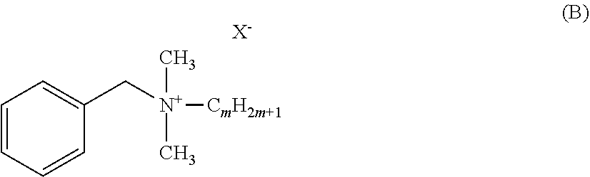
C1=CC=CC(C[N+](C)(C)[CmH2m+1])=C1.[X-]
